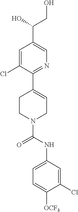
C1=C(Cl)C(C2=CCN(C(NC3=CC=C([OCF3])C(Cl)=C3)=O)CC2)=NC=C1C(CO)O
